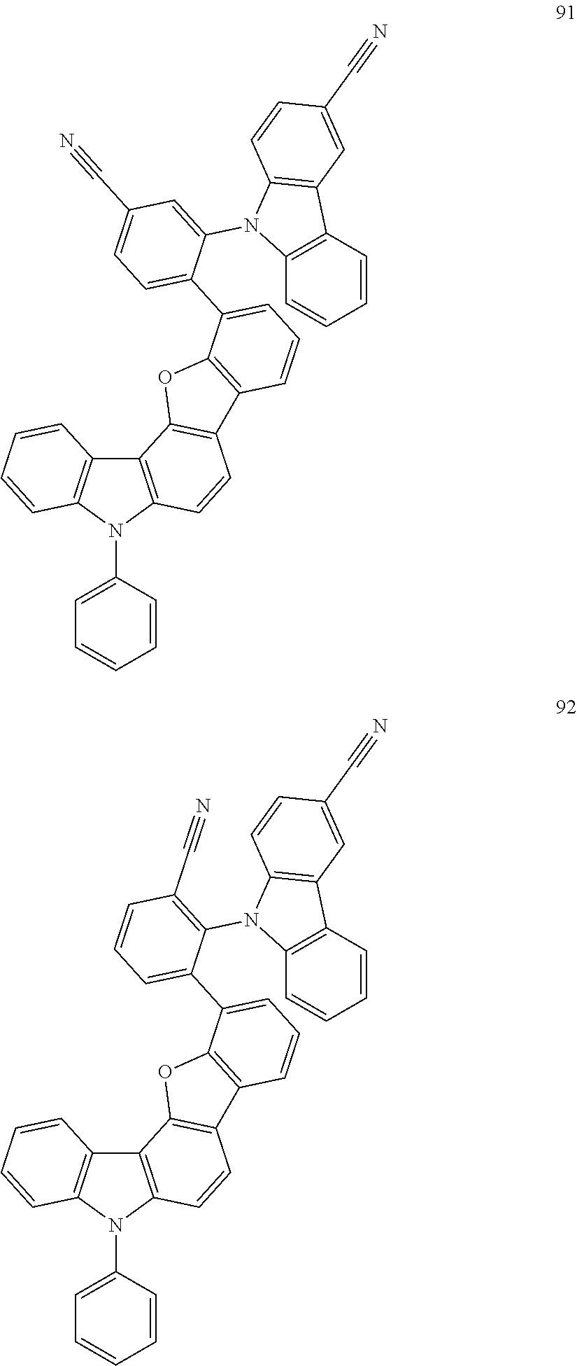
C12=C(N(C3=CC=CC=C3)C3=C1C=CC=C3)C=CC1=C2OC2=C1C=CC=C2C1=CC=C(C#N)C=C1N1C2=C(C3=C1C=CC(C#N)=C3)C=CC=C2.C12=C(N(C3=CC=CC=C3)C3=C1C=CC=C3)C=CC1=C2OC2=C1C=CC=C2C1=CC=CC(C#N)=C1N1C2=C(C3=C1C=CC(C#N)=C3)C=CC=C2
